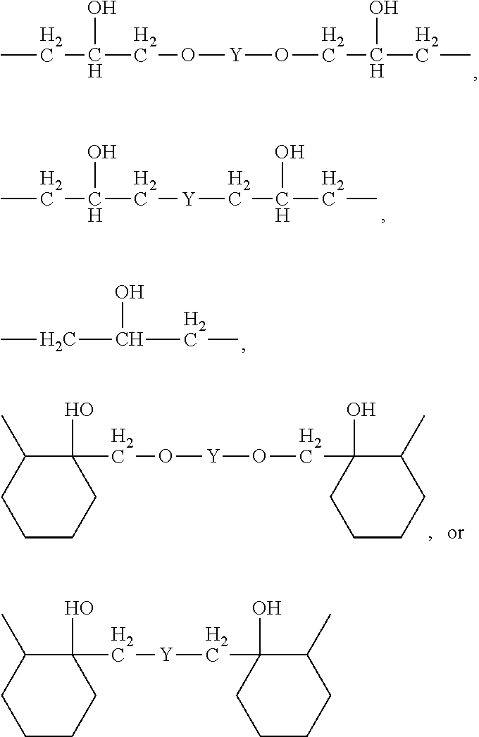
CCC(O)CO[Y]OCC(O)CC.CCC(O)C[Y]CC(O)CC.CCC(O)CC.C1CCC(O)(CO[Y]OCC2(O)C(C)CCCC2)C(C)C1.C1CCC(O)(C[Y]CC2(O)C(C)CCCC2)C(C)C1
